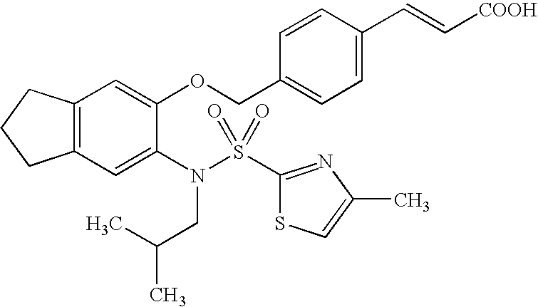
C12=C(C=C(N(S(C3=NC(C)=CS3)(=O)=O)CC(C)C)C(OCC3=CC=C(C=C[COOH])C=C3)=C1)CCC2
